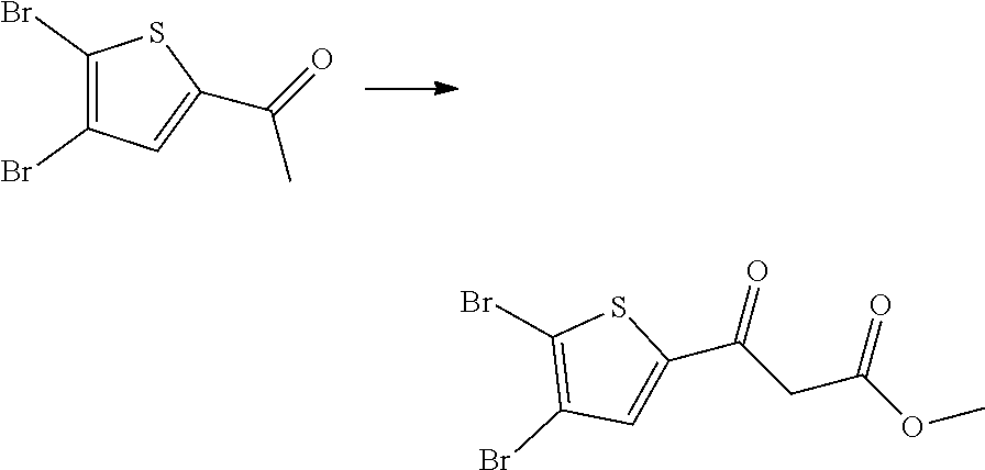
C1(Br)=C(Br)C=C(C(=O)C)S1.C1(Br)=C(Br)C=C(C(CC(OC)=O)=O)S1
